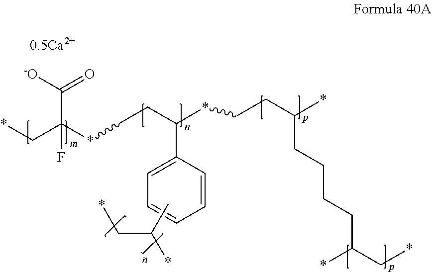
C(=O)([-O])C(C*)(*CCC(*CCC(*)CCCCC(C*)*)C1=CC=CC=C1)F.CC(C*)*
